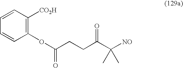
C1(OC(CCC(C([NO])(C)C)=O)=O)=C([CO2H])C=CC=C1
